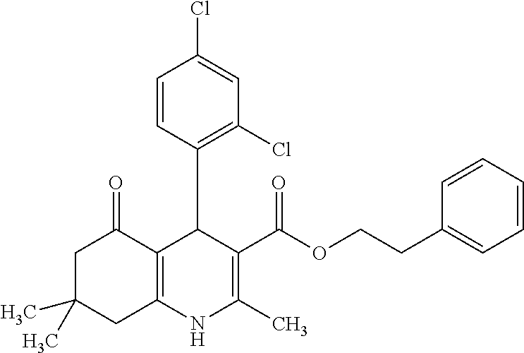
C1=CC(C2C(C(OCCC3=CC=CC=C3)=O)=C(C)NC3=C2C(=O)CC(C)(C)C3)=C(Cl)C=C1Cl
